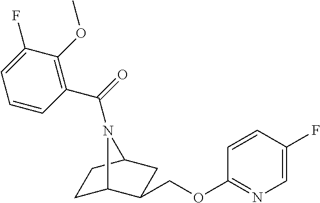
C1C2C(COC3=NC=C(F)C=C3)CC(C1)N2C(=O)C1=C(OC)C(F)=CC=C1
